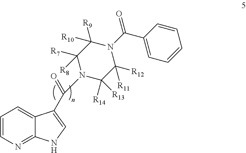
C1=CN=C2C(=C1)C(C(N1C([R7])([R8])C([R9])([R10])N(C(=O)C3=CC=CC=C3)C([R12])([R11])C1([R14])[R13])=O)=CN2
